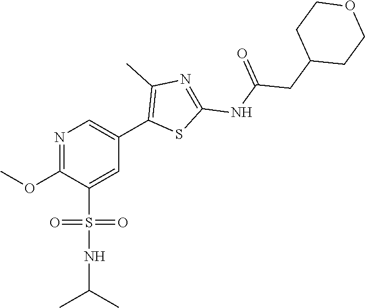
N1=C(OC)C(S(=O)(=O)NC(C)C)=CC(C2=C(C)N=C(NC(CC3CCOCC3)=O)S2)=C1
